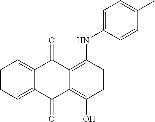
C1=CC=C2C(=C1)C(=O)C1=C(NC3=CC=C(C)C=C3)C=CC(O)=C1C2=O
